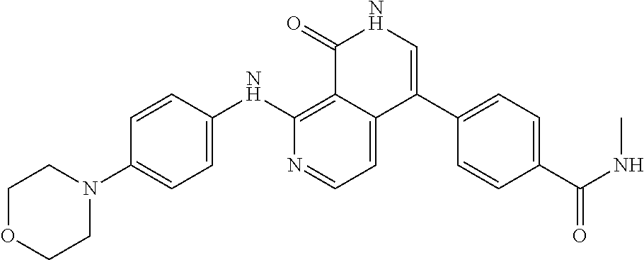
C1=NC(NC2=CC=C(N3CCOCC3)C=C2)=C2C(=C1)C(C1=CC=C(C(NC)=O)C=C1)=CNC2=O
